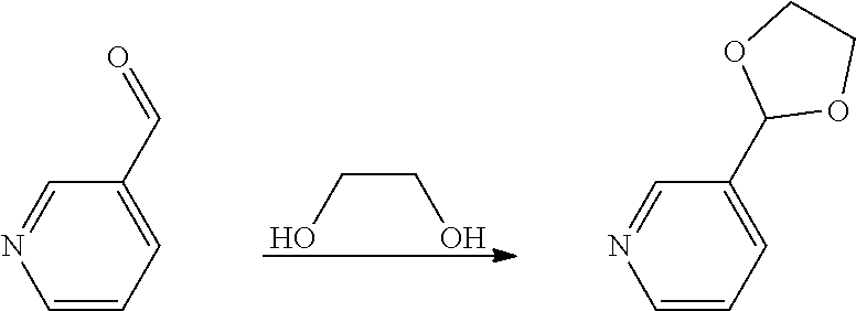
C(CO)O.C1=CC=C(C=O)C=N1.C1=CC=C(C2OCCO2)C=N1
